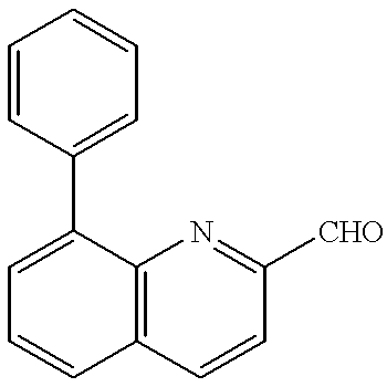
C1=CC(C2=CC=CC3=C2N=C([CHO])C=C3)=CC=C1
